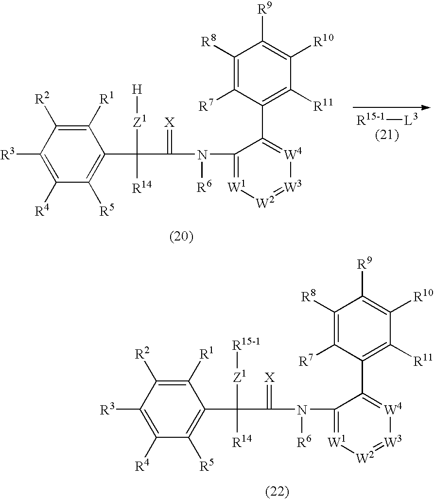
C1([R1])=C([R2])C([R3])=C([R4])C([R5])=C1C(C(=[X])N(C1=[W1][W2]=[W3][W4]=C1C1=C([R11])C([R10])=C([R9])C([R8])=C1[R7])[R6])([Z1][R15-1])[R14].C1([R1])=C([R2])C([R3])=C([R4])C([R5])=C1C(C(=[X])N(C1=[W1][W2]=[W3][W4]=C1C1=C([R11])C([R10])=C([R9])C([R8])=C1[R7])[R6])([Z1][H])[R14].[R15-1][L3]
